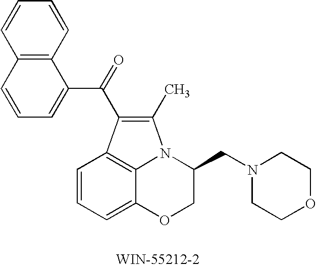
C12=C(C=CC=C1)C(C(=O)C1=C(C)N3C(CN4CCOCC4)COC4=CC=CC1=C43)=CC=C2
